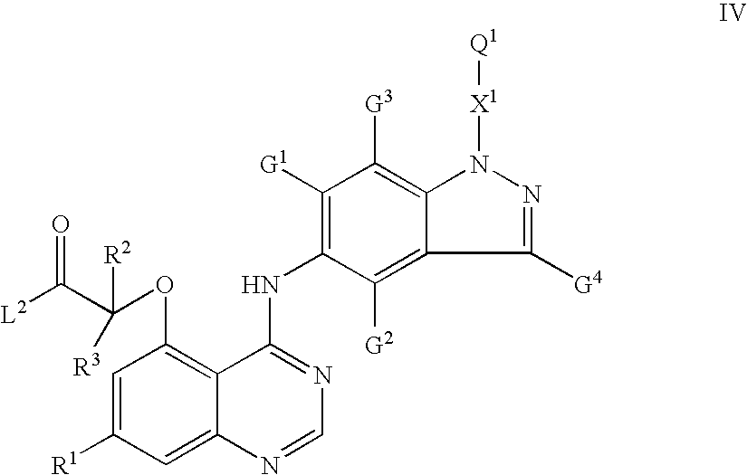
C1=C([R1])C=C2C(=C1OC(C([L2])=O)([R3])[R2])C(NC1=C([G1])C([G3])=C3C(=C1[G2])C([G4])=NN3[X1][Q1])=NC=N2
